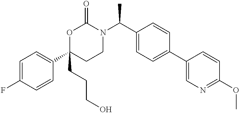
C1=C(F)C=CC(C2(CCCO)CCN(C(C3=CC=C(C4=CN=C(OC)C=C4)C=C3)C)C(=O)O2)=C1
